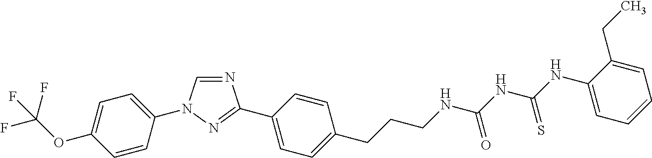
N1=CN(C2=CC=C(OC(F)(F)F)C=C2)N=C1C1=CC=C(CCCNC(NC(NC2=CC=CC=C2CC)=S)=O)C=C1
